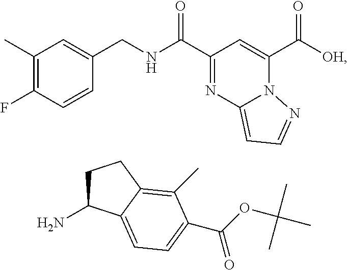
C1(C)=C(F)C=CC(CNC(C2=NC3=CC=NN3C(C([OH])=O)=C2)=O)=C1.C1C(N)C2=CC=C(C(OC(C)(C)C)=O)C(C)=C2C1
